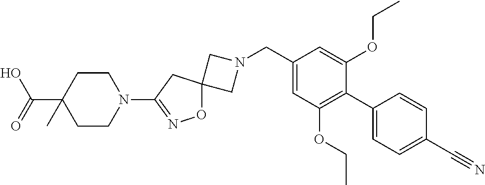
C1N(CC2=CC(OCC)=C(C3=CC=C(C#N)C=C3)C(OCC)=C2)CC12ON=C(N1CCC(C(O)=O)(C)CC1)C2
